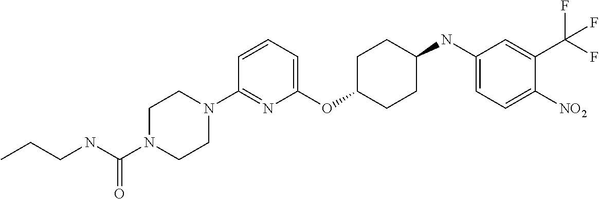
C1(OC2CCC(NC3=CC=C([NO2])C(C(F)(F)F)=C3)CC2)=CC=CC(N2CCN(C(NCCC)=O)CC2)=N1
